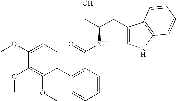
C1=CC=CC(C(=O)NC(CO)CC2=CNC3=C2C=CC=C3)=C1C1=CC=C(OC)C(OC)=C1OC
